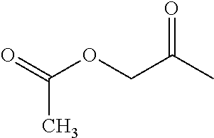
O=C(OCC(C)=O)C
